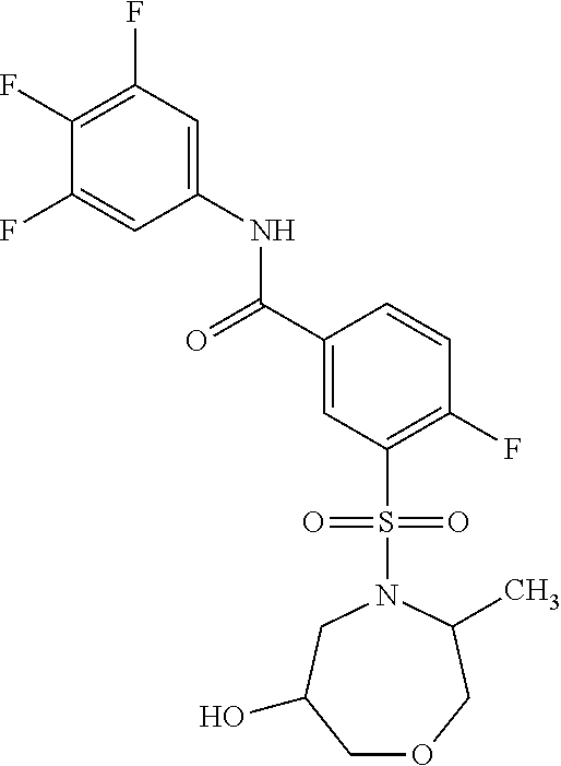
C1(F)=C(F)C=C(NC(C2=CC(S(=O)(=O)N3CC(O)COCC3C)=C(F)C=C2)=O)C=C1F
